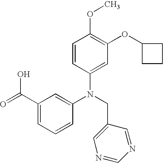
N(CC1=CN=CN=C1)(C1=CC(C(O)=O)=CC=C1)C1=CC(OC2CCC2)=C(OC)C=C1
